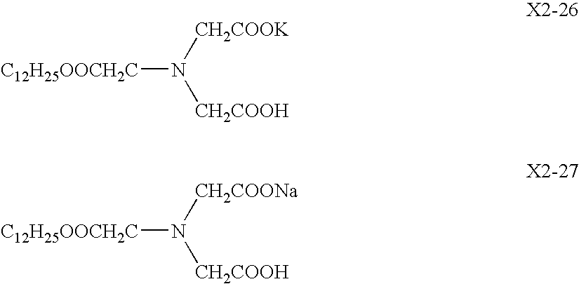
[C12H25OOCH2C]N([CH2COOK])[CH2COOH].[C12H25OOCH2C]N([CH2COONa])[CH2COOH]
